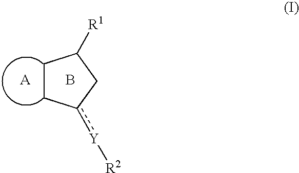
C1Cc([Y][R2])CC1[R1].B.[A]
